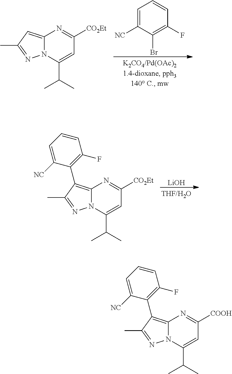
N12C(=CC(C)=N1)N=C([CO2Et])C=C2C(C)C.C1=C([NC])C(Br)=C(F)C=C1.[LiOH].N12C(=C(C3=C(F)C=CC=C3[NC])C(C)=N1)N=C([CO2Et])C=C2C(C)C.N12C(=C(C3=C(F)C=CC=C3[NC])C(C)=N1)N=C([COOH])C=C2C(C)C
